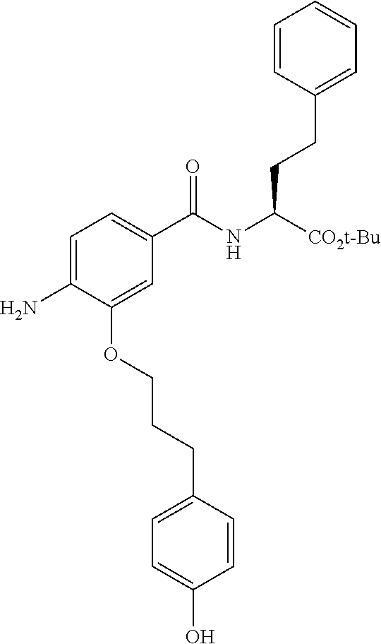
C1=CC(CCC([CO2t-Bu])NC(C2=CC=C(N)C(OCCCC3=CC=C(O)C=C3)=C2)=O)=CC=C1
